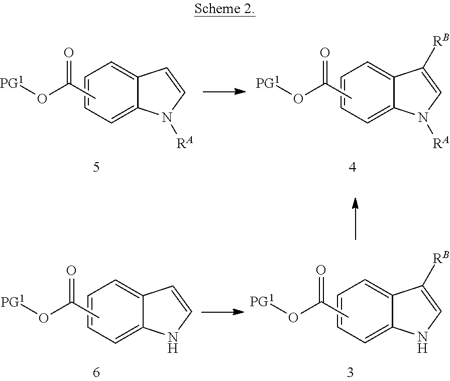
C1=CC=C2C(=C1)C=CN2[RA].CC(O[PG1])=O.C1=CC=C2C(=C1)C([RB])=CN2[RA].CC(O[PG1])=O.C1=CC=C2C(=C1)C([RB])=CN2.CC(O[PG1])=O.C1=CC=C2C(=C1)C=CN2.CC(O[PG1])=O
